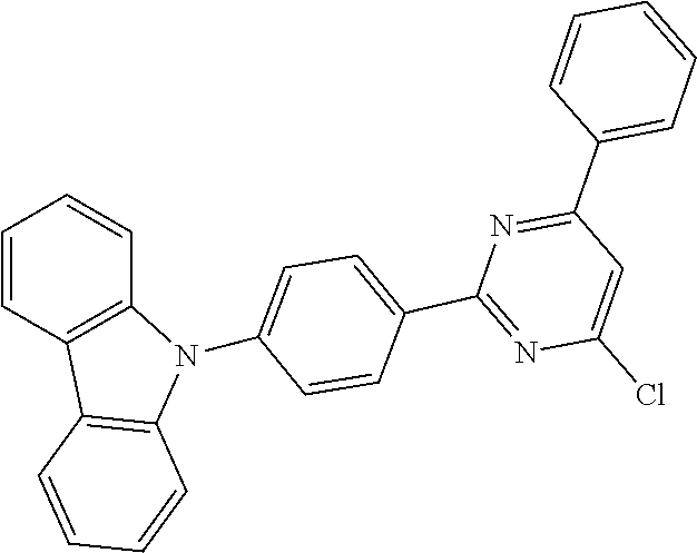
C1=CC=CC2=C1C1=C(N2C2=CC=C(C3=NC(Cl)=CC(C4=CC=CC=C4)=N3)C=C2)C=CC=C1
